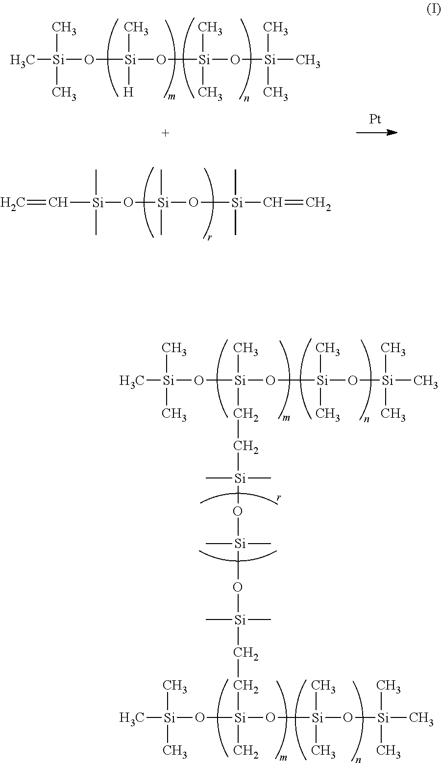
C([Si](O[Si](O[Si](C=C)(C)C)(C)C)(C)C)=C.C[Si](O[Si](O[Si](O[Si](C)(C)C)(C)C)(C)[H])(C)C.[Pt].C[Si](O[Si](O[Si](O[Si](C)(C)C)(C)C)(C)CC[Si](C)(C)O[Si](C)(C)O[Si](CC[Si](O[Si](C)(C)C)(O[Si](O[Si](C)(C)C)(C)C)C)(C)C)(C)C
